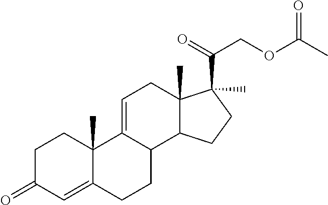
C12(C)C(CCC1(C(=O)COC(C)=O)C)C1C(=CC2)C2(C)C(=CC(=O)CC2)CC1
